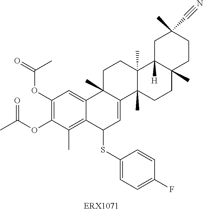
C1(OC(=O)C)=C(OC(C)=O)C(C)=C2C(=C1)C1(C)C(=CC2SC2=CC=C(F)C=C2)C2(C)C(C)(CC1)C1([H])C(C)(CC2)CCC(C)(C#N)C1
